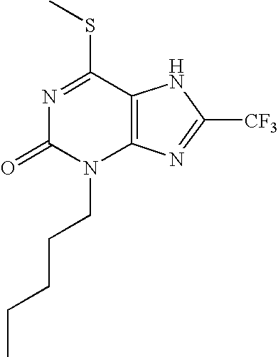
N1=C(SC)C2=C(N(CCCCC)C1=O)N=C([CF3])N2
